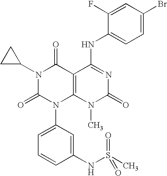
N1(C2CC2)C(=O)N(C2=CC=CC(NS(C)(=O)=O)=C2)C2=C(C1=O)C(NC1=CC=C(Br)C=C1F)=NC(=O)N2C
